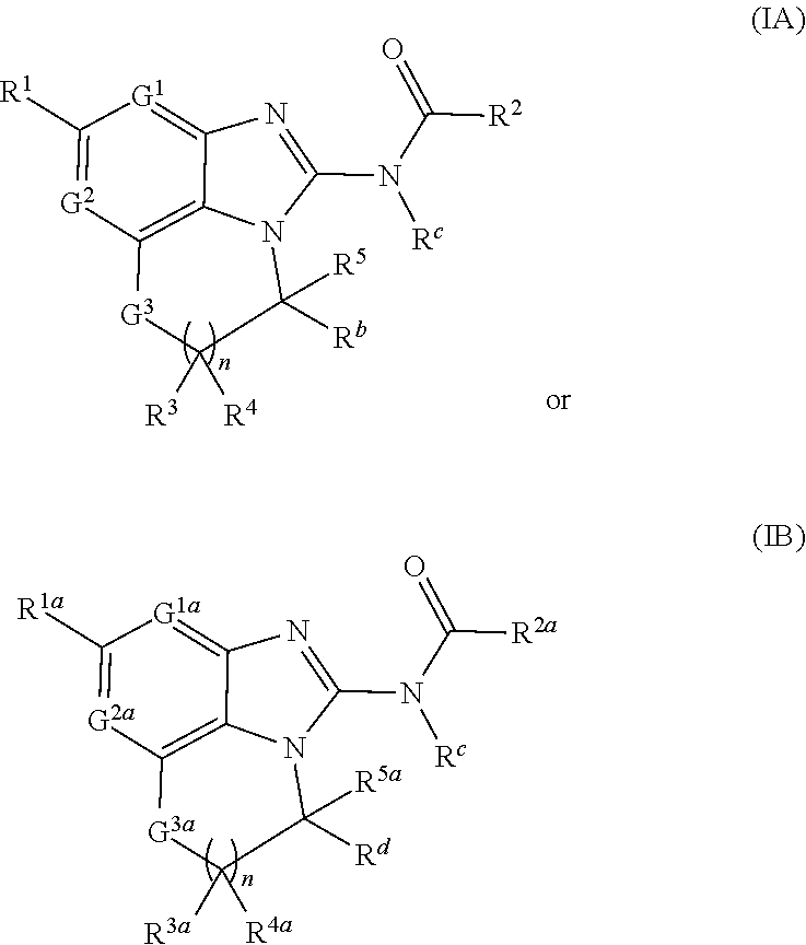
C1([R1a])=[G2a]C2=C3C(=[G1a]1)N=C(N(C([R2a])=O)[Rc])N3C([Rd])([R5a])C([R3a])([R4a])[G3a]2.C1([R1])=[G2]C2=C3C(=[G1]1)N=C(N(C([R2])=O)[Rc])N3C([Rb])([R5])C([R3])([R4])[G3]2
